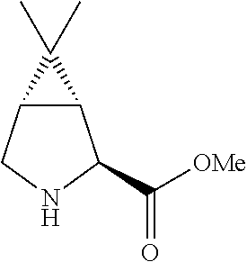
C12C(CNC1C([OMe])=O)C2(C)C
